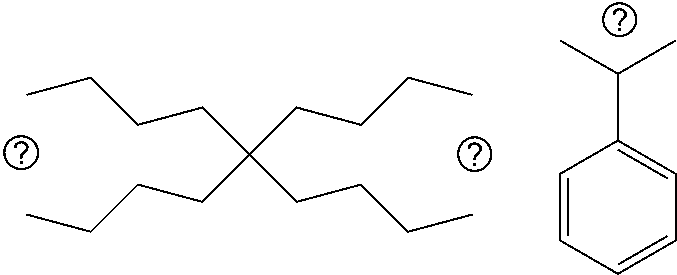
C(CCCC)(CCCC)(CCCC)CCCC.C1=CC=CC=C1C(C)C
